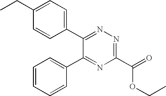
C1(CC)=CC=C(C2=NN=C(C(=O)OCC)N=C2C2=CC=CC=C2)C=C1
